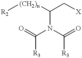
O=C(N(C(=O)[R3])C(C[X])[(CH2)n][R2])[R3]
